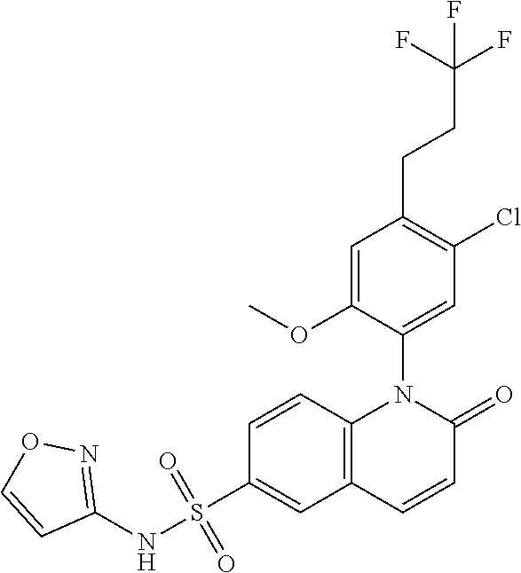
C1=C(OC)C(N2C3=C(C=CC2=O)C=C(S(NC2=NOC=C2)(=O)=O)C=C3)=CC(Cl)=C1CCC(F)(F)F
